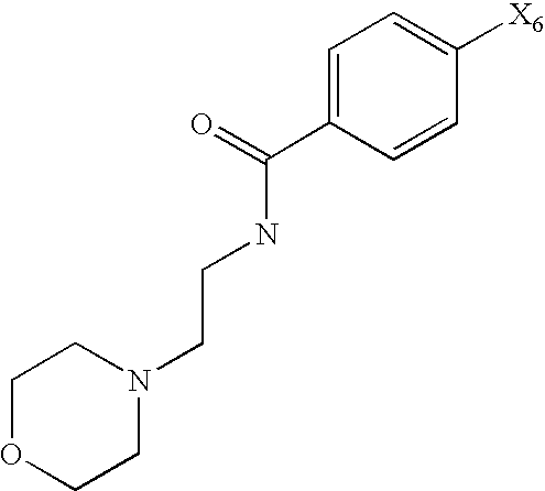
C1OCCN(CCNC(C2=CC=C([X6])C=C2)=O)C1
